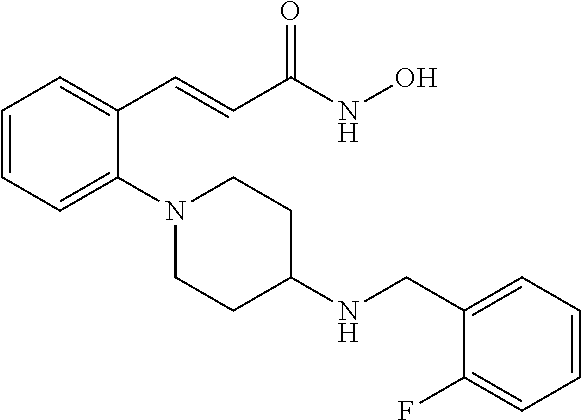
C1=CC=C(N2CCC(NCC3=CC=CC=C3F)CC2)C(C=CC(NO)=O)=C1
